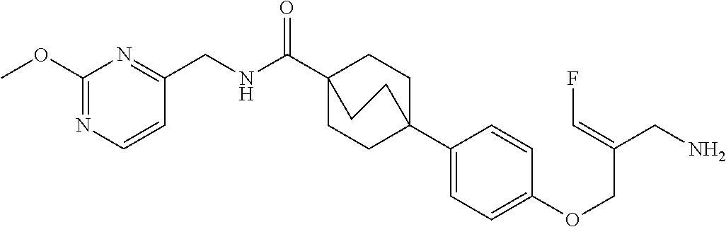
N(C(C12CCC(C3=CC=C(OCC(CN)=CF)C=C3)(CC1)CC2)=O)CC1=NC(OC)=NC=C1
